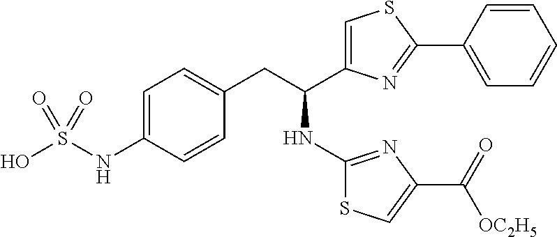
OS(NC1=CC=C(CC(NC2=NC(C([OC2H5])=O)=CS2)C2=CSC(C3=CC=CC=C3)=N2)C=C1)(=O)=O
